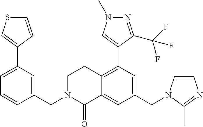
C1(CN2C=CN=C2C)=CC(C2=CN(C)N=C2C(F)(F)F)=C2C(=C1)C(=O)N(CC1=CC(C3=CSC=C3)=CC=C1)CC2
